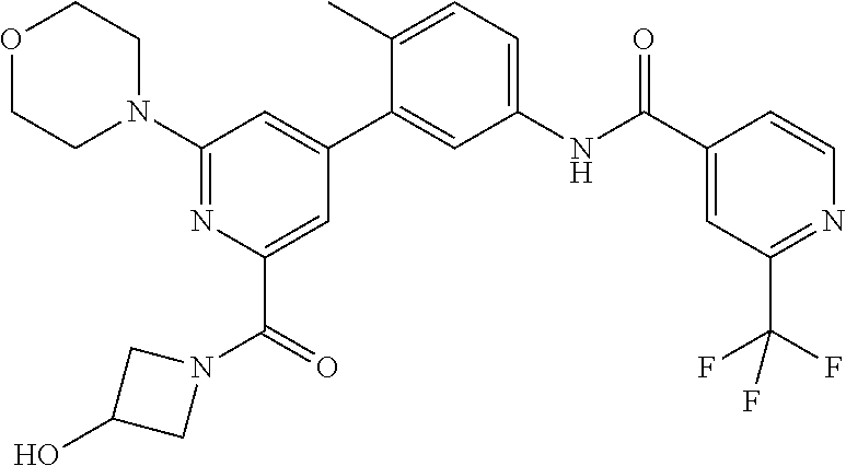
C1(N2CCOCC2)=NC(C(N2CC(O)C2)=O)=CC(C2=CC(NC(C3=CC(C(F)(F)F)=NC=C3)=O)=CC=C2C)=C1
